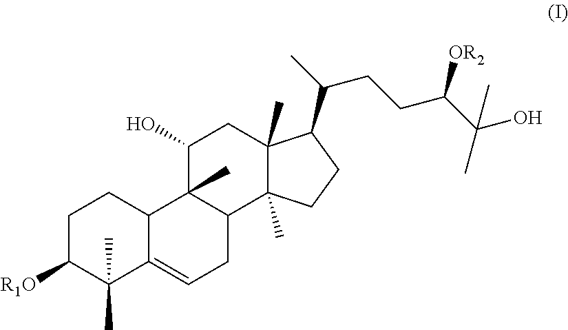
C1C([R1O])C(C)(C)C2=CCC3C(C)(C2C1)C(O)CC1(C)C3(C)CCC1C(C)CCC(C(C)(O)C)[OR2]
